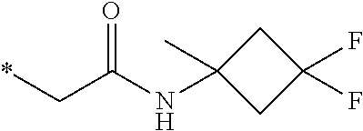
*CC(NC1(C)CC(F)(F)C1)=O
